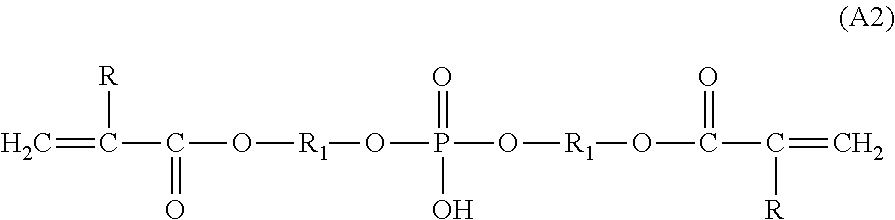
C=C(C(O[R1]OP(O[R1]OC(C(=C)[R])=O)(O)=O)=O)[R]
